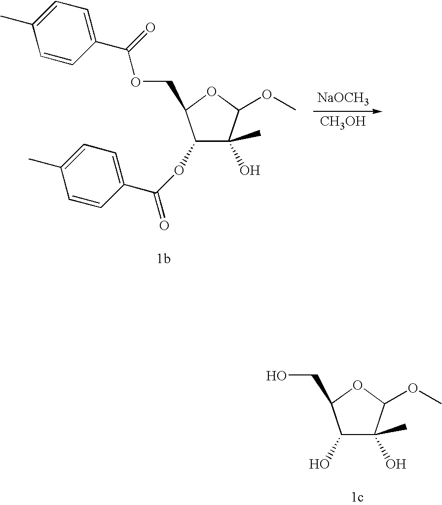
C1(O)C(C)(O)C(OC)OC1CO.C1(OC(=O)C2=CC=C(C)C=C2)C(C)(O)C(OC)OC1COC(C1=CC=C(C)C=C1)=O.[NaOCH3].[CH3OH]
